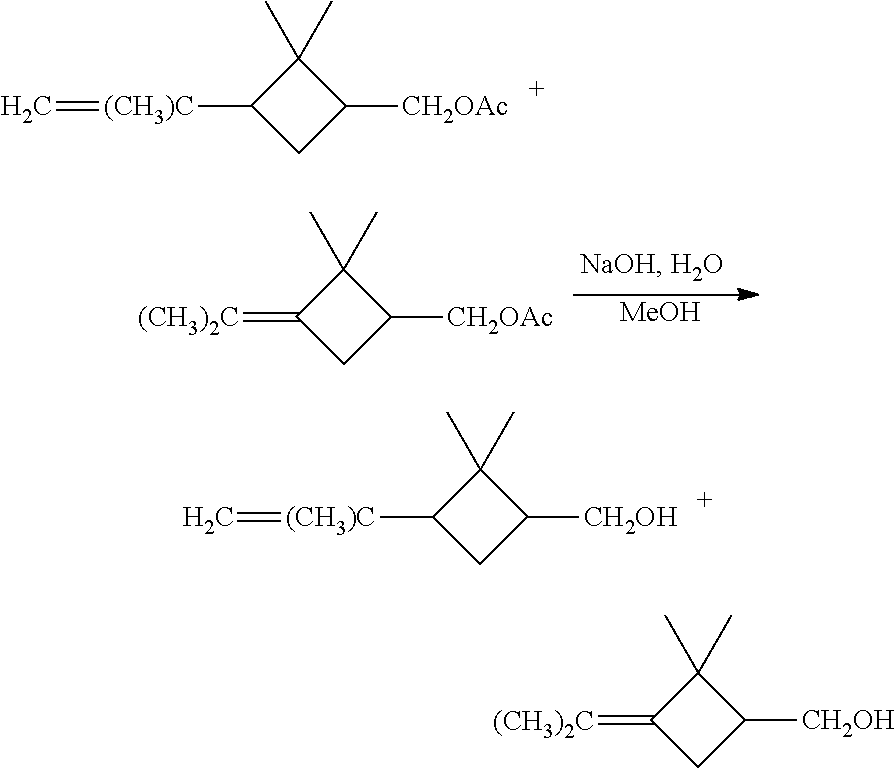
C=[(CH3)C]C1CC([CH2OAc])C1(C)C.C=[(CH3)C]C1CC([CH2OH])C1(C)C.C1(=[(CH3)2C])CC([CH2OAc])C1(C)C.[MeOH].C1(=[(CH3)2C])CC([CH2OH])C1(C)C
